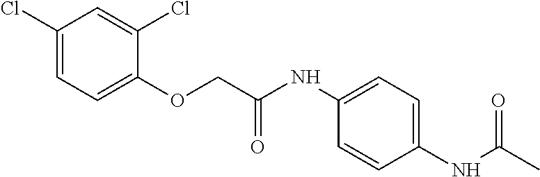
C1(Cl)=CC=C(OCC(NC2=CC=C(NC(C)=O)C=C2)=O)C(Cl)=C1
